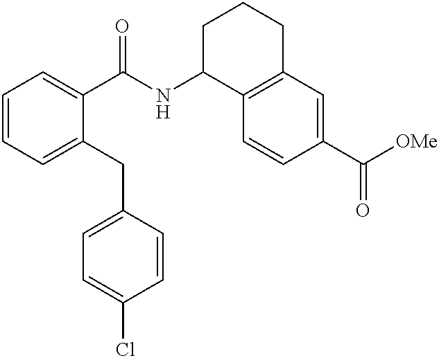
C1=CC=C(CC2=CC=C(Cl)C=C2)C(C(NC2C3=C(CCC2)C=C(C([OMe])=O)C=C3)=O)=C1
